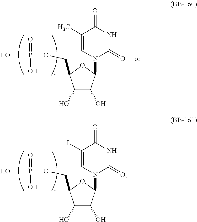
C1(O)C(O)C(N2C(=O)NC(=O)C(I)=C2)OC1COP(=O)(O)O.C1(O)C(O)C(N2C(=O)NC(=O)C(C)=C2)OC1COP(=O)(O)O
